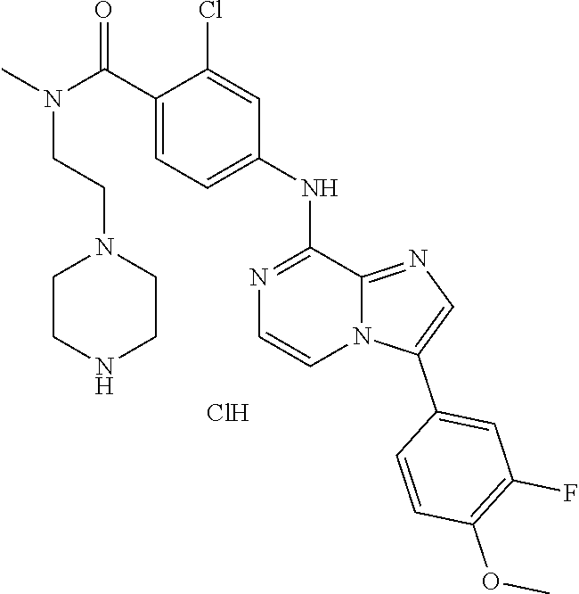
C12=NC=C(C3=CC(F)=C(OC)C=C3)N1C=CN=C2NC1=CC=C(C(N(CCN2CCNCC2)C)=O)C(Cl)=C1.Cl
